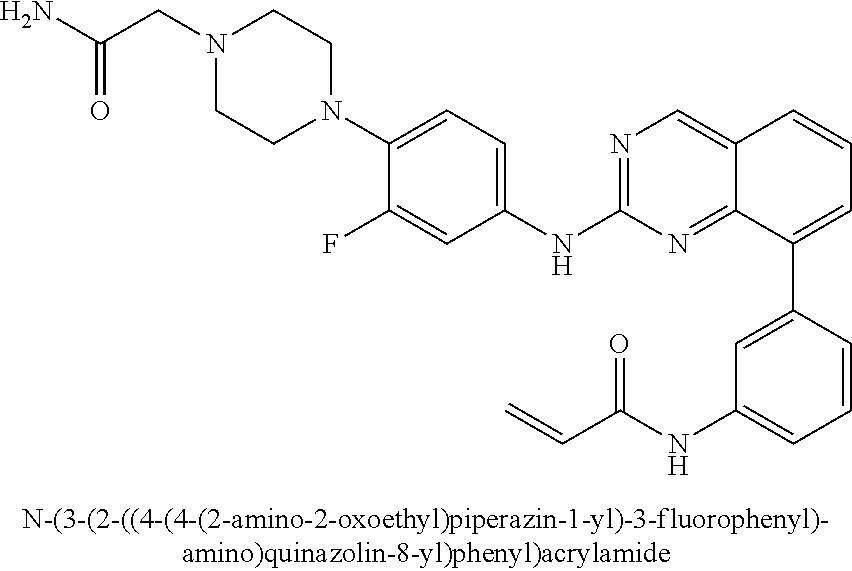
C12=CN=C(NC3=CC=C(N4CCN(CC(N)=O)CC4)C(F)=C3)N=C1C(C1=CC(NC(C=C)=O)=CC=C1)=CC=C2
